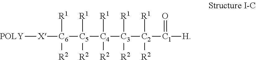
[POLY][X][C6]([R1])([R2])[C5]([R1])([R2])[C4]([R1])([R2])[C3]([R1])([R2])[C2]([R1])([R2])[C1](=O)[H]
